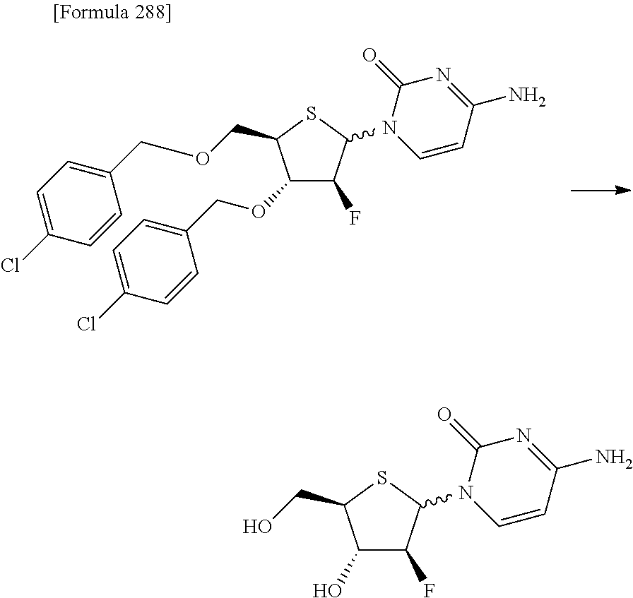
C1(OCC2=CC=C(Cl)C=C2)C(F)C(N2C=CC(N)=NC2=O)SC1COCC1=CC=C(Cl)C=C1.C1(O)C(F)C(N2C=CC(N)=NC2=O)SC1CO
